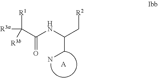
[R1]C(C(=O)NC(C[R2])CN)([R3a])[R3b].[A]
